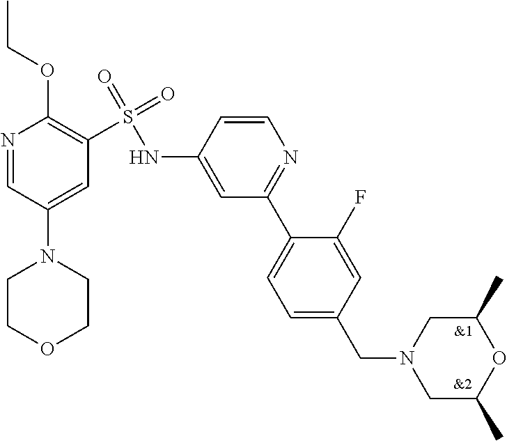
C1COCCN1C1=CC(S(=O)(=O)NC2=CC(C3=CC=C(CN4CC(C)OC(C)C4)C=C3F)=NC=C2)=C(OCC)N=C1
